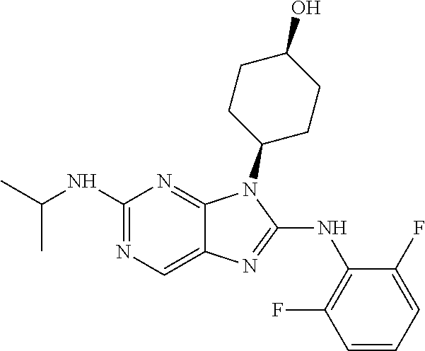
N1=C(NC2=C(F)C=CC=C2F)N(C2CCC(O)CC2)C2=NC(NC(C)C)=NC=C12
